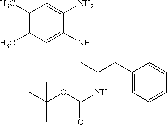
C1(C)=C(C)C=C(NCC(NC(=O)OC(C)(C)C)CC2=CC=CC=C2)C(N)=C1
